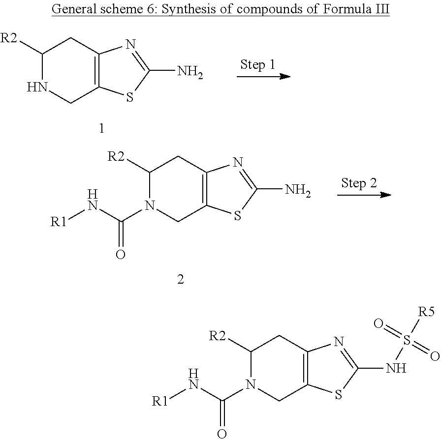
C1([R2])NCC2=C(C1)N=C(N)S2.C1([R2])CC2=C(CN1C(N[R1])=O)SC(N)=N2.C1([R2])N(C(N[R1])=O)CC2=C(C1)N=C(NS([R5])(=O)=O)S2
